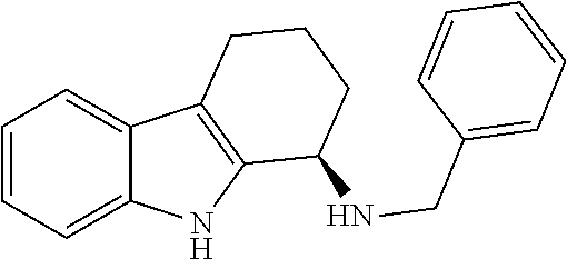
C1=CC=C2C(=C1)C1=C(N2)C(NCC2=CC=CC=C2)CCC1
